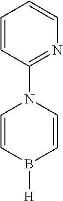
C1=CC(N2C=CB([H])C=C2)=NC=C1
